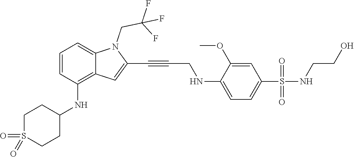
C(C#CC1=CC2=C(NC3CCS(=O)(=O)CC3)C=CC=C2N1CC(F)(F)F)NC1=CC=C(S(NCCO)(=O)=O)C=C1OC
